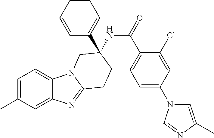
C1=C(C)C=C2C(=C1)N1C(=N2)CCC(C2=CC=CC=C2)(NC(=O)C2=CC=C(N3C=C(C)N=C3)C=C2Cl)C1
